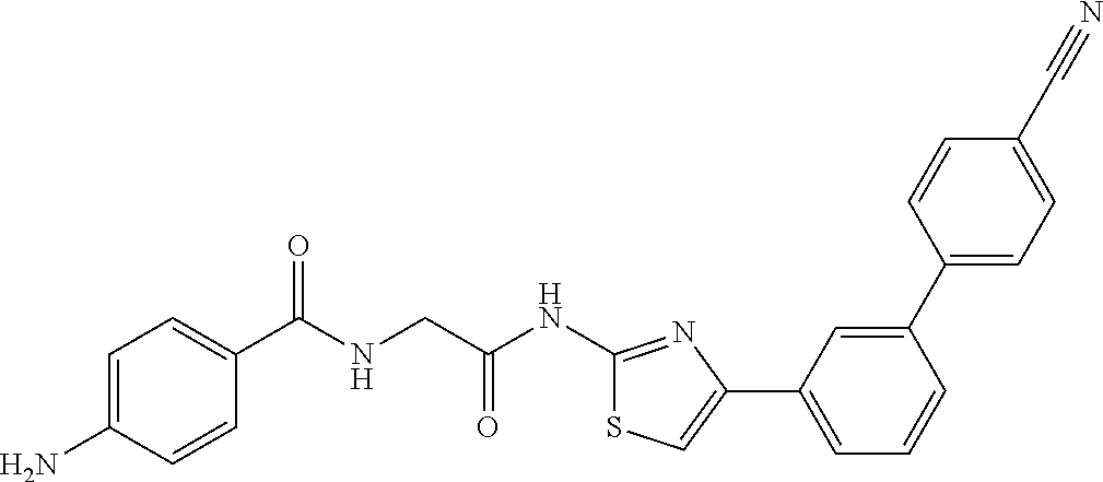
C1=C(N)C=CC(C(NCC(NC2=NC(C3=CC=CC(C4=CC=C(C#N)C=C4)=C3)=CS2)=O)=O)=C1
